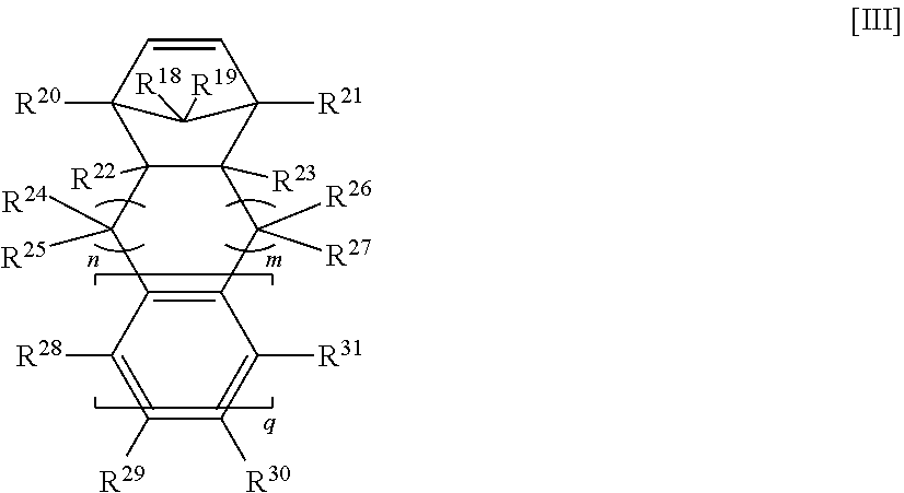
C12([R20])C3([R22])C([R23])(C([R21])(C=C1)C2([R18])[R19])C([R26])([R27])C1=C(C([R28])=C([R29])C([R30])=C1[R31])C3([R24])[R25]
